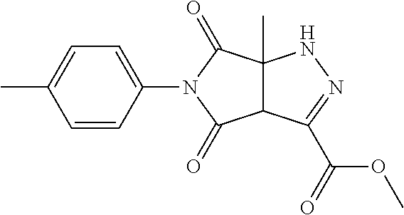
C12C(C)(C(=O)N(C3=CC=C(C)C=C3)C1=O)NN=C2C(=O)OC
